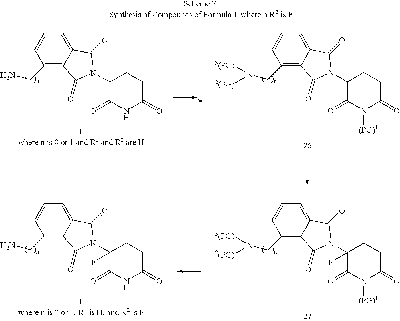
C1=CC(CN([3(PG)])[2(PG)])=C2C(=C1)C(=O)N(C1(F)C(=O)N([(PG)1])C(=O)CC1)C2=O.C1=CC(CN)=C2C(=C1)C(=O)N(C1(F)C(=O)NC(=O)CC1)C2=O.C1=CC(CN)=C2C(=C1)C(=O)N(C1C(=O)NC(=O)CC1)C2=O.C1=CC(CN([3(PG)])[2(PG)])=C2C(=C1)C(=O)N(C1C(=O)N([(PG)1])C(=O)CC1)C2=O
